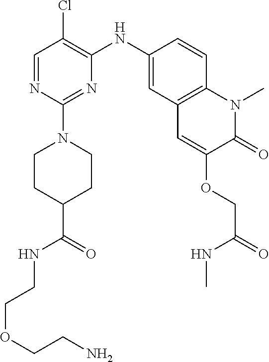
C1=NC(N2CCC(C(=O)NCCOCCN)CC2)=NC(NC2=CC3=C(C=C2)N(C)C(=O)C(OCC(=O)NC)=C3)=C1Cl
